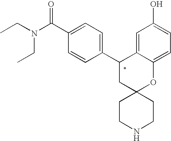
C1(C2CC3(OC4=CC=C(O)C=C24)CCNCC3)=CC=C(C(N(CC)CC)=O)C=C1
